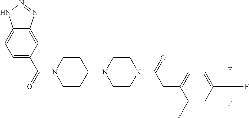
C12=CC=C(C(N3CCC(N4CCN(C(CC5=CC=C(C(F)(F)F)C=C5F)=O)CC4)CC3)=O)C=C1N=NN2
